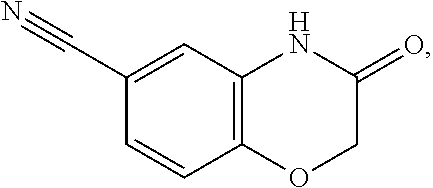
N#CC1=CC2=C(C=C1)OCC(=O)N2
